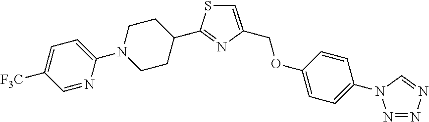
C1=C([F3C])C=NC(N2CCC(C3=NC(COC4=CC=C(N5N=NN=C5)C=C4)=CS3)CC2)=C1
